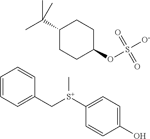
C1=CC=C(C[S+](C2=CC=C(O)C=C2)C)C=C1.C1(C(C)(C)C)CCC(OS([O-])(=O)=O)CC1
